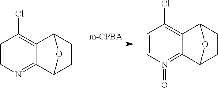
[m-CPBA].C1=CN(=O)=C2C3CCC(C2=C1Cl)O3.C1=CN=C2C3CCC(C2=C1Cl)O3
